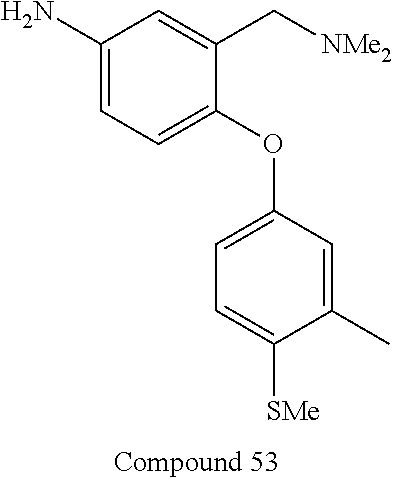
C1(N)=CC=C(OC2=CC=C([SMe])C(C)=C2)C(C[NMe2])=C1
